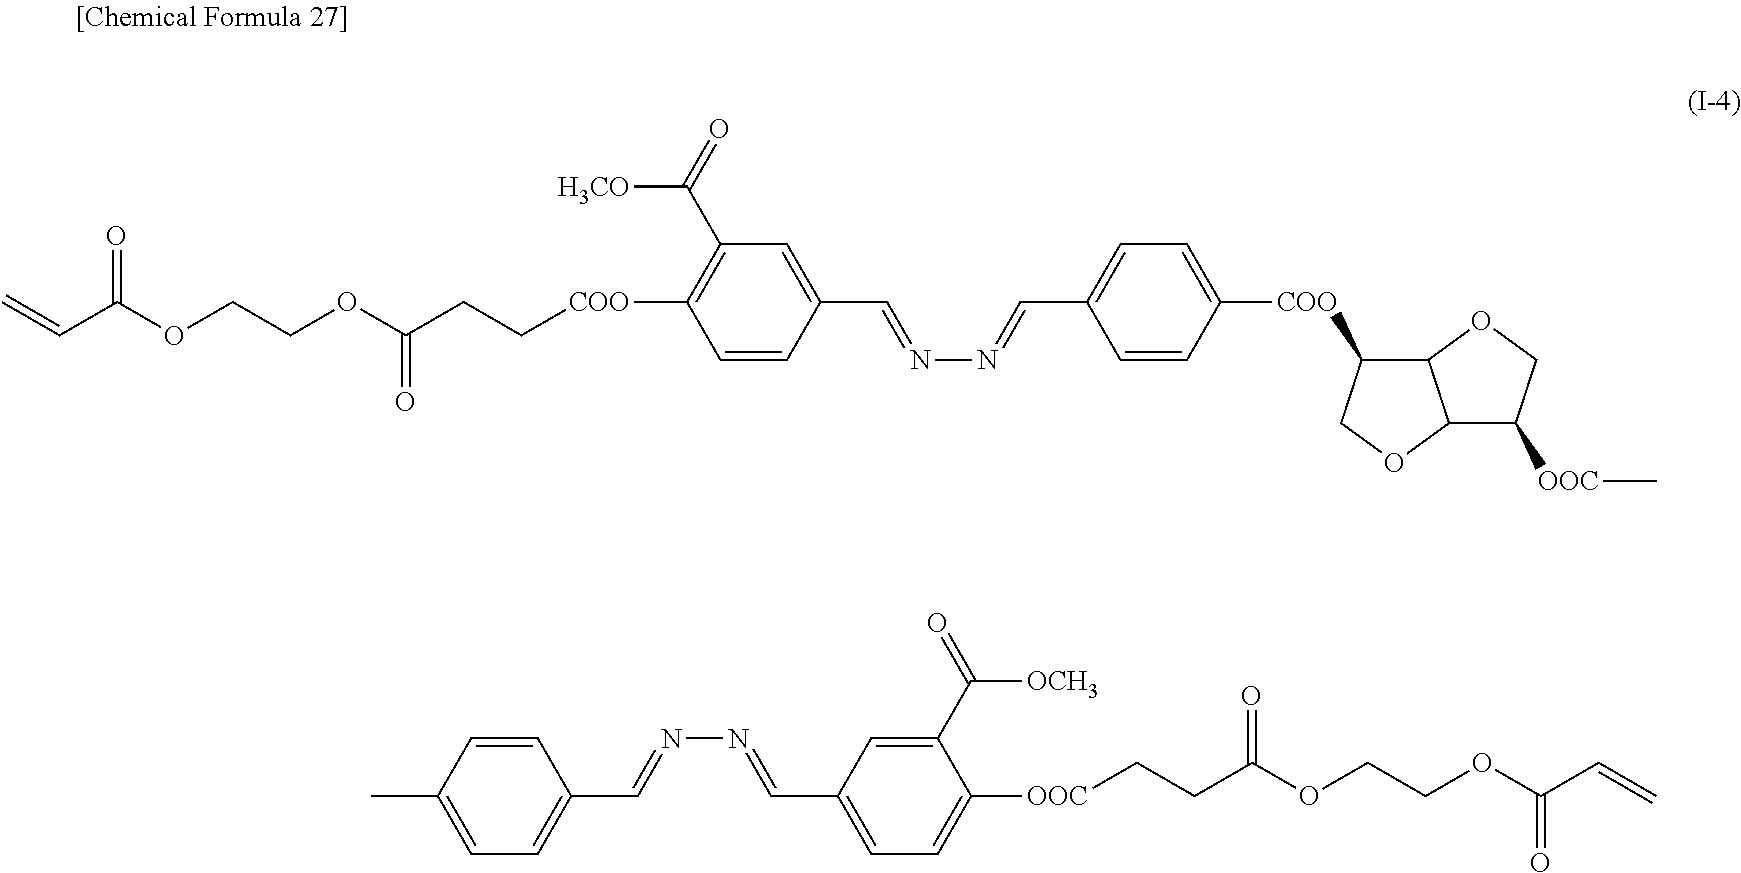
CC1=CC=C(C=NN=CC2=CC=C([OOC]CCC(OCCOC(C=C)=O)=O)C(C(=O)[OCH3])=C2)C=C1.C=CC(OCCOC(CC[COO]C1=C(C(=O)[H3CO])C=C(C=NN=CC2=CC=C([COO]C3C4C(OC3)C([OOC]C)CO4)C=C2)C=C1)=O)=O
